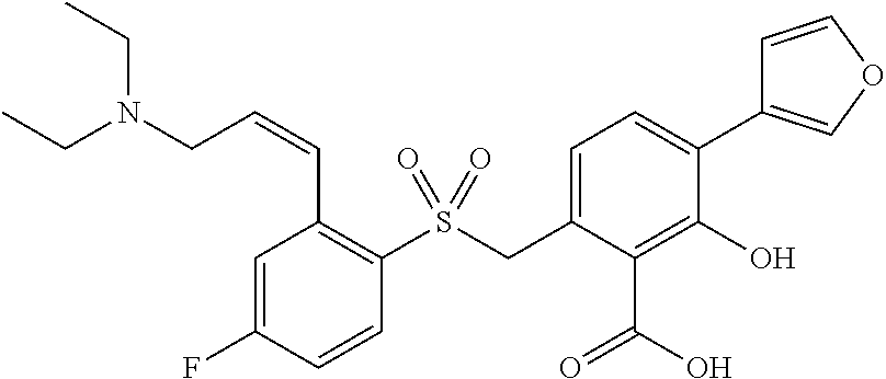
C1=C(F)C=CC(S(CC2=CC=C(C3=COC=C3)C(O)=C2C(=O)O)(=O)=O)=C1C=CCN(CC)CC
